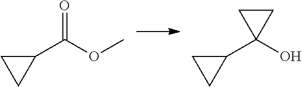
C1(C(OC)=O)CC1.C1(C2(O)CC2)CC1
